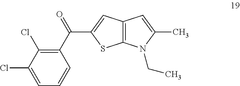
C12=C(N(CC)C(C)=C1)SC(C(C1=C(Cl)C(Cl)=CC=C1)=O)=C2
